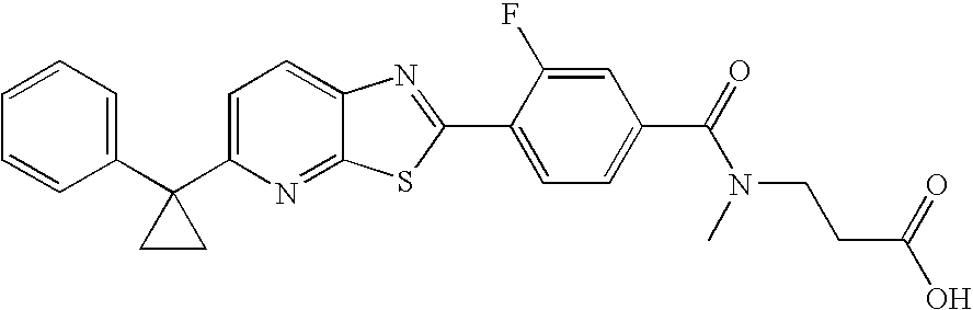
C1=CC=C(C2(C3=CC=C4C(=N3)SC(C3=CC=C(C(=O)N(CCC(O)=O)C)C=C3F)=N4)CC2)C=C1
